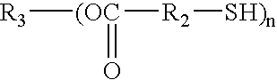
[R3][(OC]([R2][SH)n])=O
